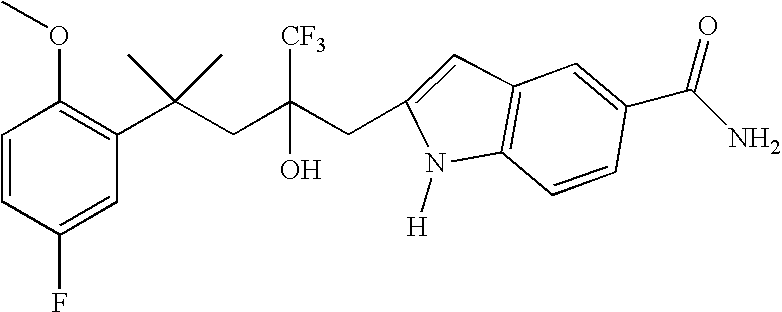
C1(F)=CC(C(CC(CC2=CC3=C(C=CC(C(N)=O)=C3)N2[H])([CF3])O)(C)C)=C(OC)C=C1
